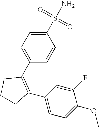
C1CC(C2=CC=C(OC)C(F)=C2)=C(C2=CC=C(S(=O)(=O)N)C=C2)C1
